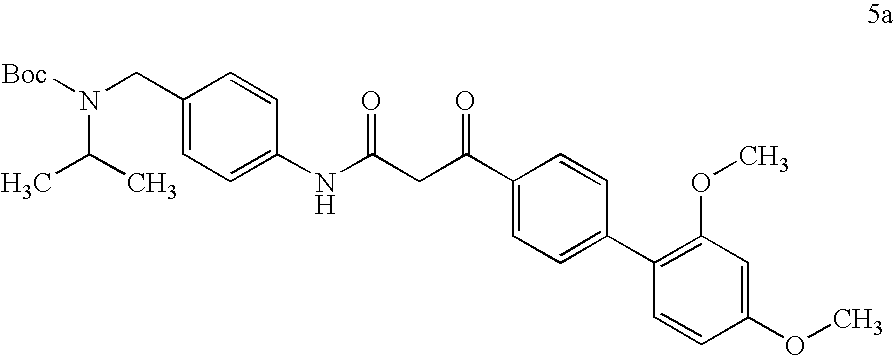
C(C(C1=CC=C(C2=C(OC)C=C(OC)C=C2)C=C1)=O)C(NC1=CC=C(CN(C(C)C)[Boc])C=C1)=O
